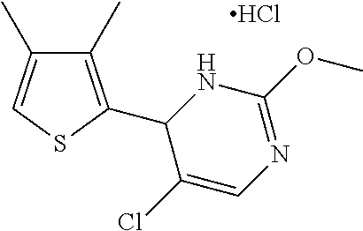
C1(C)=C(C2C(Cl)=CN=C(OC)N2)SC=C1C.Cl
